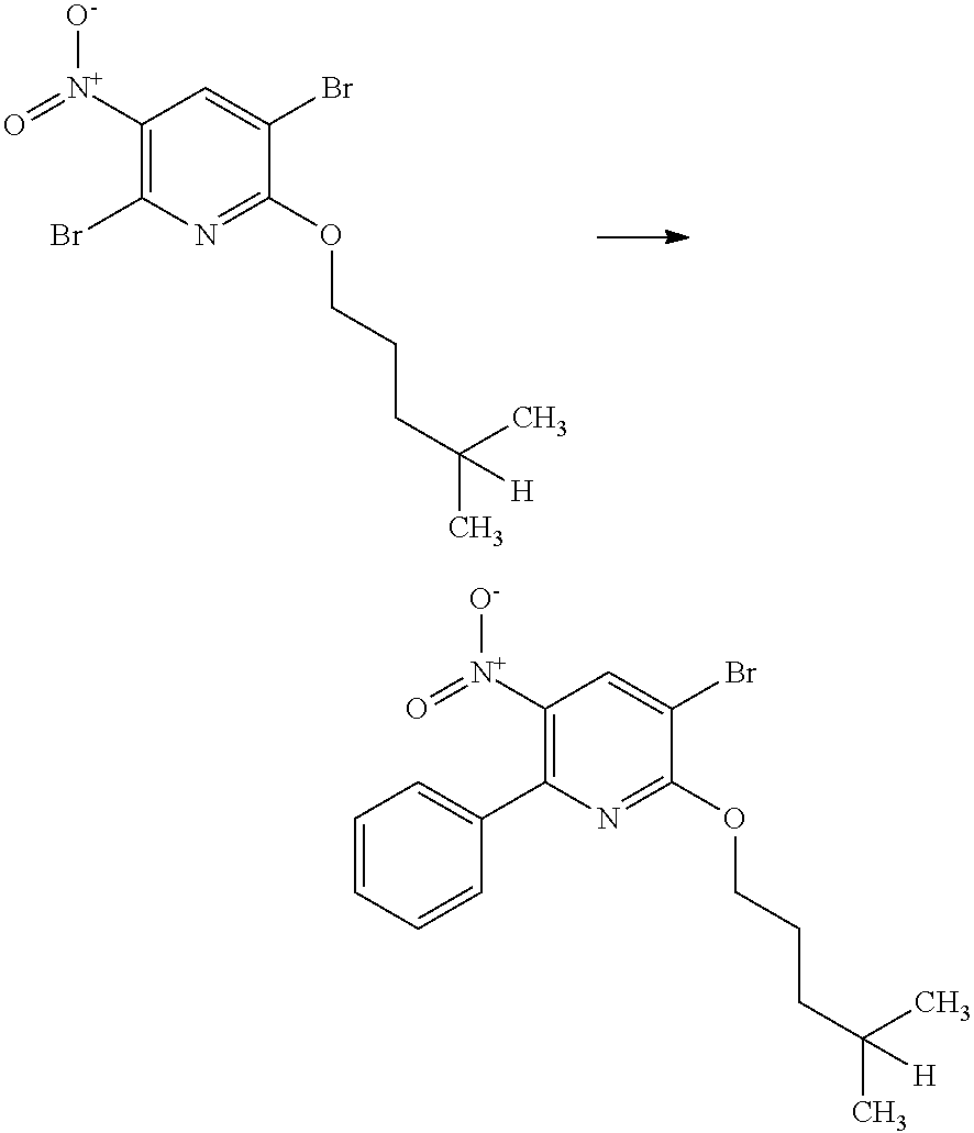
C1([N+](=O)[O-])=C(Br)N=C(OCCCC(C)(C)[H])C(Br)=C1.C1([N+](=O)[O-])=C(C2=CC=CC=C2)N=C(OCCCC(C)(C)[H])C(Br)=C1
